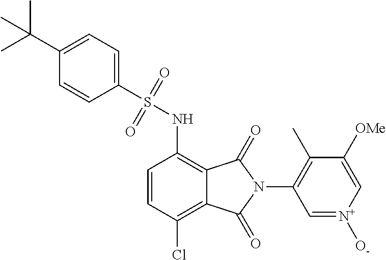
C1=CC(Cl)=C2C(=C1NS(=O)(=O)C1=CC=C(C(C)(C)C)C=C1)C(=O)N(C1=C(C)C([OMe])=C[N+]([O-])=C1)C2=O
